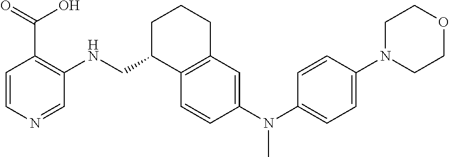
C1=CN=CC(NCC2C3=C(CCC2)C=C(N(C2=CC=C(N4CCOCC4)C=C2)C)C=C3)=C1C(=O)O
